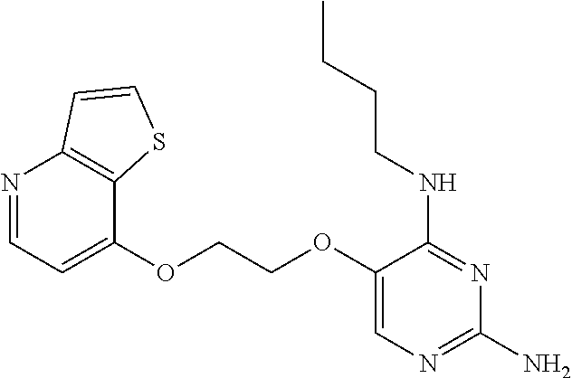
C1(OCCOC2=CC=NC3=C2SC=C3)=CN=C(N)N=C1NCCCC
